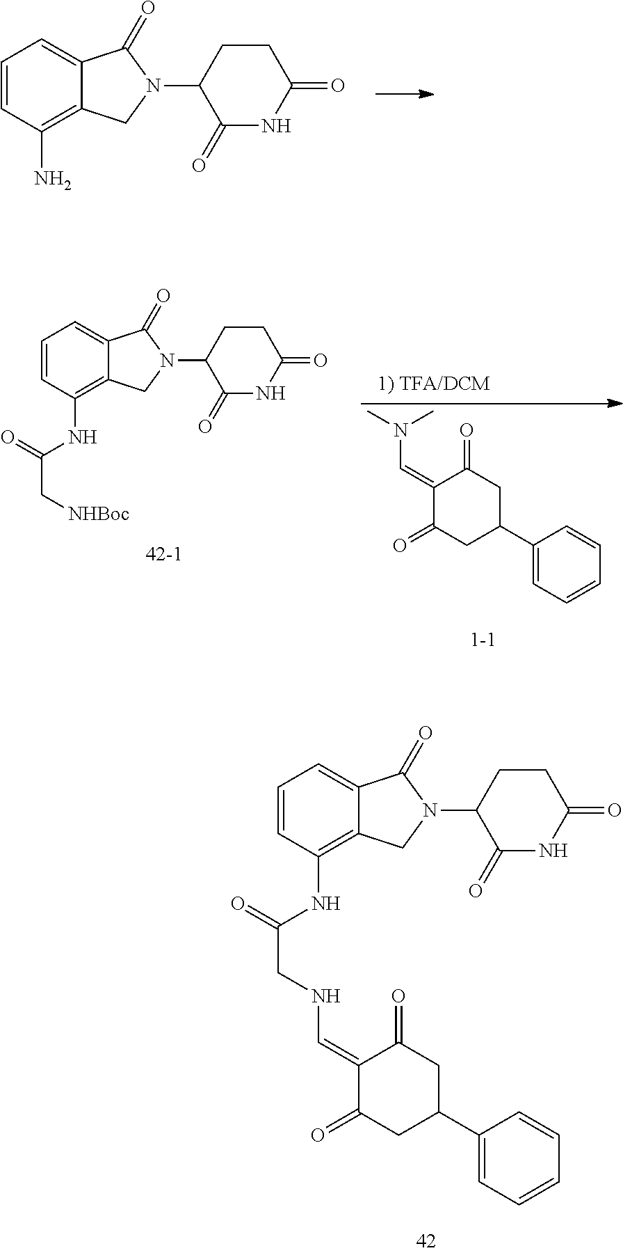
C1=CC(NC(=O)CNC=C2C(=O)CC(C3=CC=CC=C3)CC2=O)=C2C(=C1)C(=O)N(C1C(=O)NC(=O)CC1)C2.C1=CC(N)=C2C(=C1)C(=O)N(C1C(=O)NC(=O)CC1)C2.C1(C2CC(=O)C(=CN(C)C)C(=O)C2)=CC=CC=C1.C1=CC(NC(=O)C[NHBoc])=C2C(=C1)C(=O)N(C1C(=O)NC(=O)CC1)C2
